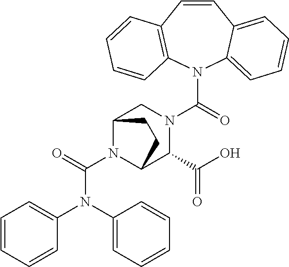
N1(C(=O)N2CC3N(C(=O)N(C4=CC=CC=C4)C4=CC=CC=C4)C(C2C(O)=O)CC3)C2=CC=CC=C2C=CC2=C1C=CC=C2
